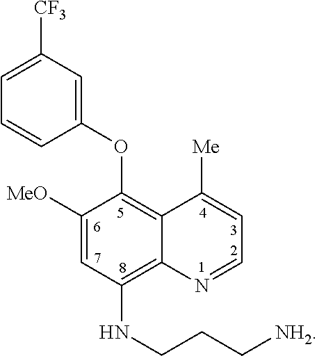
C1([MeO])=CC(NCCC[NH2])=C2C(=C1OC1=CC([CF3])=CC=C1)C([Me])=CC=N2
